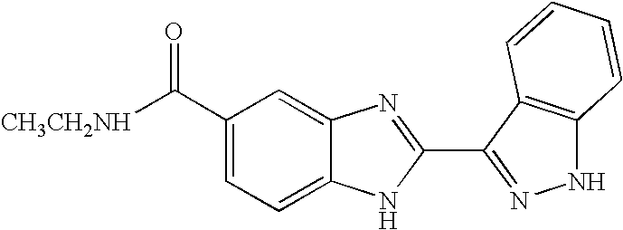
C1=C2C(=CC(C([CH3CH2NH])=O)=C1)N=C(C1=NNC3=C1C=CC=C3)N2
